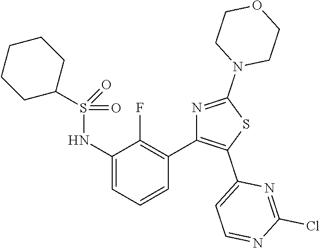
C1(NS(=O)(=O)C2CCCCC2)=CC=CC(C2=C(C3=CC=NC(Cl)=N3)SC(N3CCOCC3)=N2)=C1F
